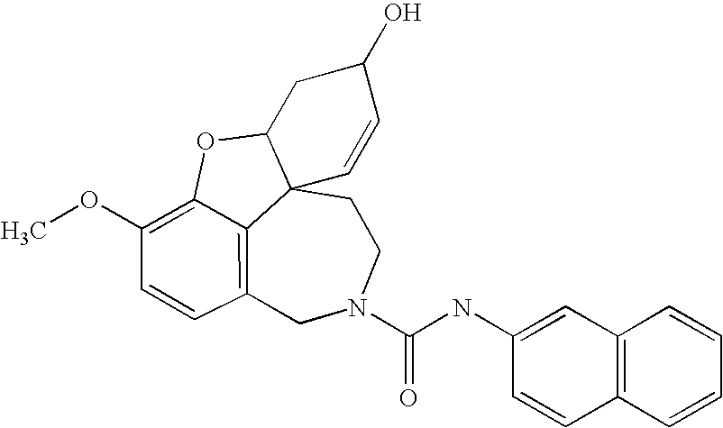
C12=C3C=CC(OC)=C1OC1CC(O)C=CC21CCN(C(NC1=CC2=C(C=C1)C=CC=C2)=O)C3
